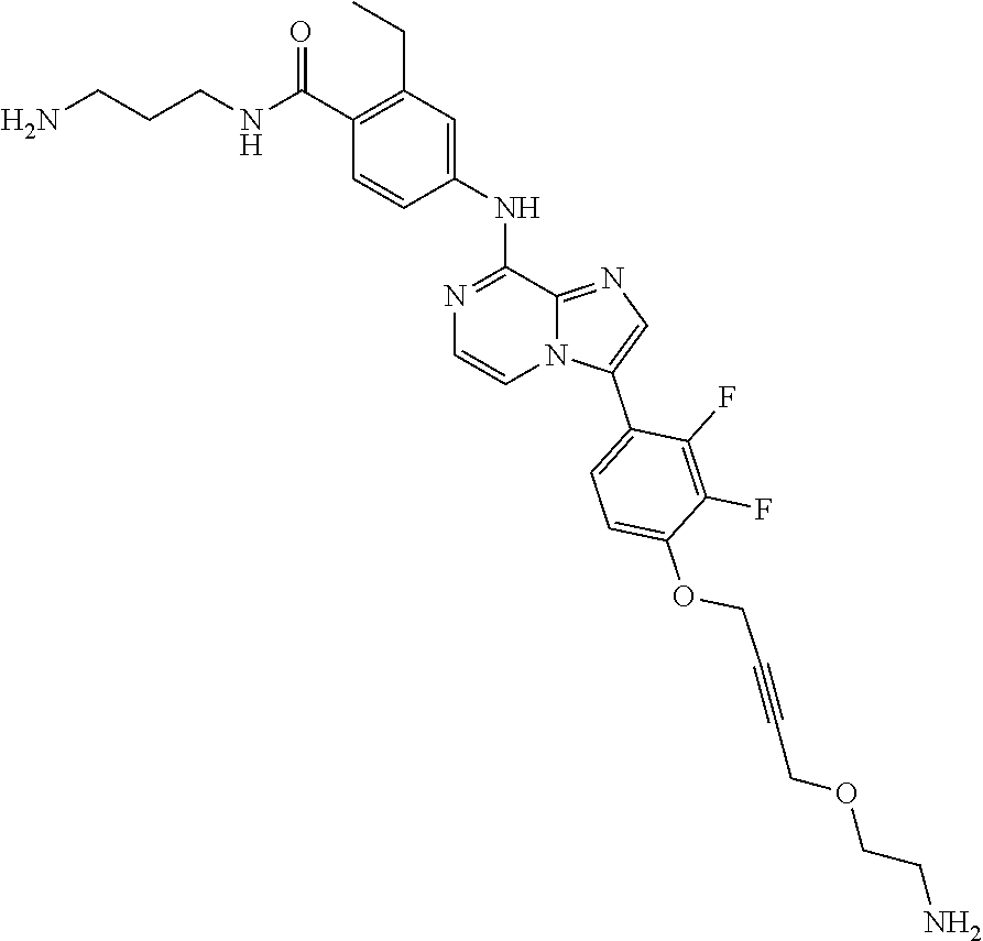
NCCCNC(C1=C(CC)C=C(NC2=NC=CN3C2=NC=C3C2=CC=C(OCC#CCOCCN)C(F)=C2F)C=C1)=O
